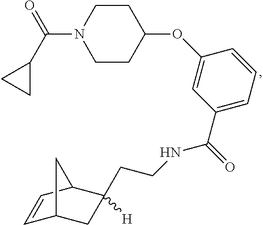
C1CC(OC2=CC(C(=O)NCCC3([H])CC4C=CC3C4)=CC=C2)CCN1C(C1CC1)=O
